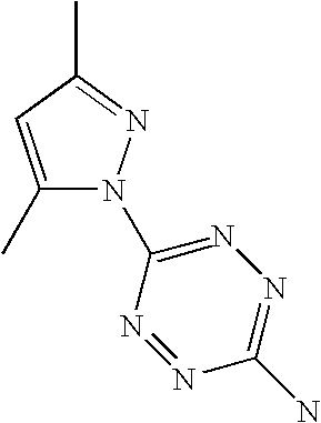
C1(C)=CC(C)=NN1C1=NN=C(N)N=N1
